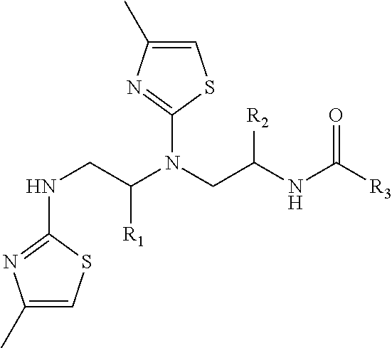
C1(C)=CSC(NCC(N(CC(NC([R3])=O)[R2])C2=NC(C)=CS2)[R1])=N1
